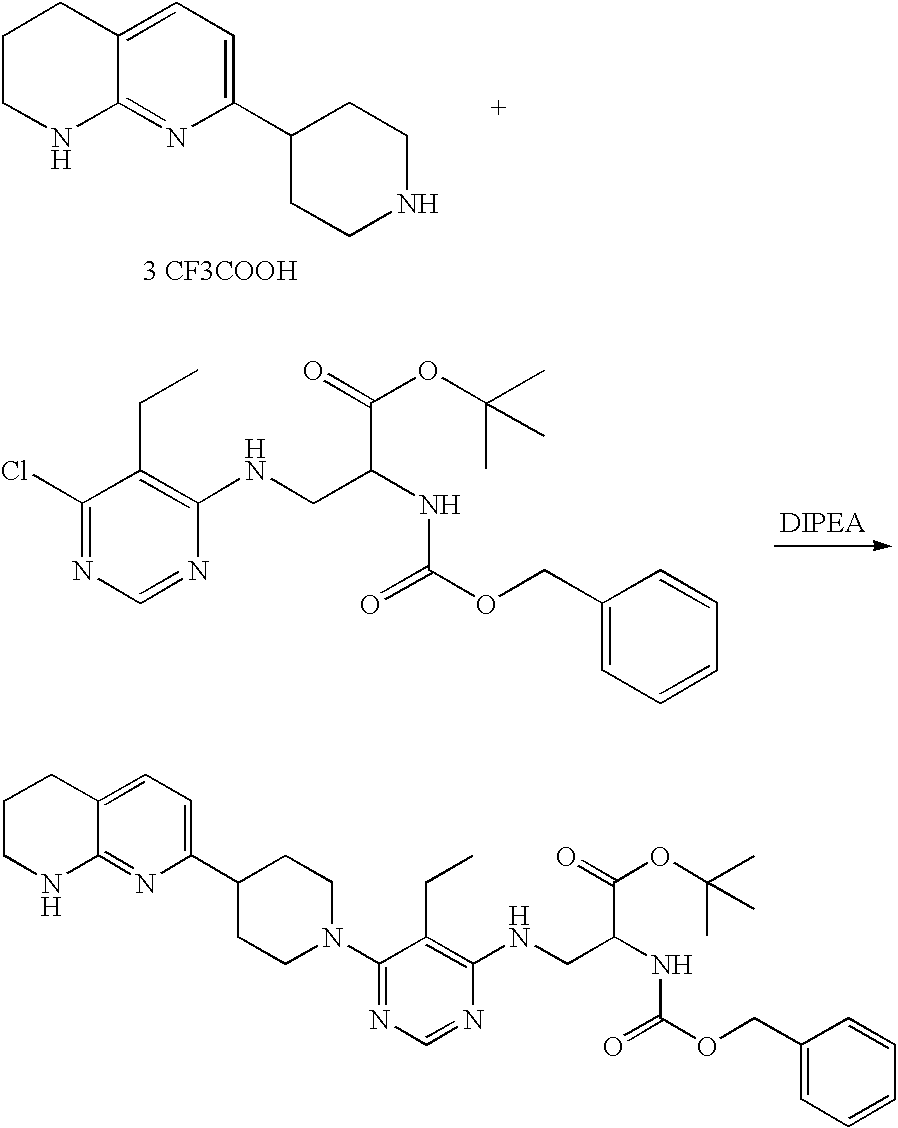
C12=CC=C(C3CCNCC3)N=C1NCCC2.[3 CF3COOH].C1(COC(=O)NC(CNC2=C(CC)C(Cl)=NC=N2)C(=O)OC(C)(C)C)=CC=CC=C1.C1(COC(=O)NC(CNC2=C(CC)C(N3CCC(C4=CC=C5C(=N4)NCCC5)CC3)=NC=N2)C(=O)OC(C)(C)C)=CC=CC=C1
